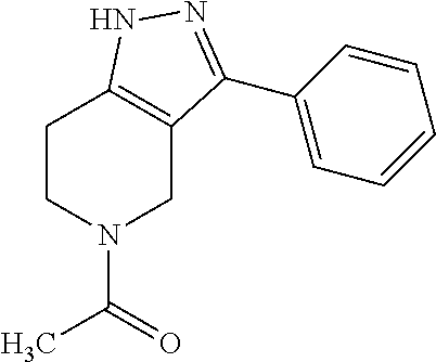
CC(=O)N1CC2=C(CC1)NN=C2C1=CC=CC=C1
